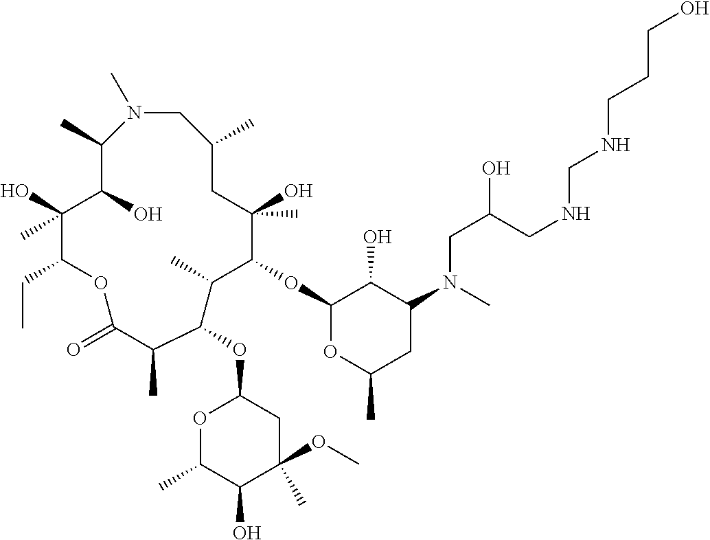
N1(C)CC(C)CC(O)(C)C(OC2OC(C)CC(N(CC(CNCNCCCO)O)C)C2O)C(C)C(OC2OC(C)C(O)C(C)(OC)C2)C(C)C(=O)OC(CC)C(O)(C)C(O)C1C
